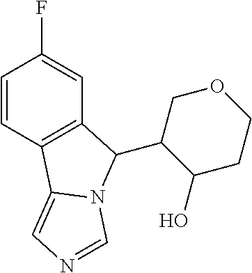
C1=CC2=C(C=C1F)C(C1C(O)CCOC1)N1C2=CN=C1
